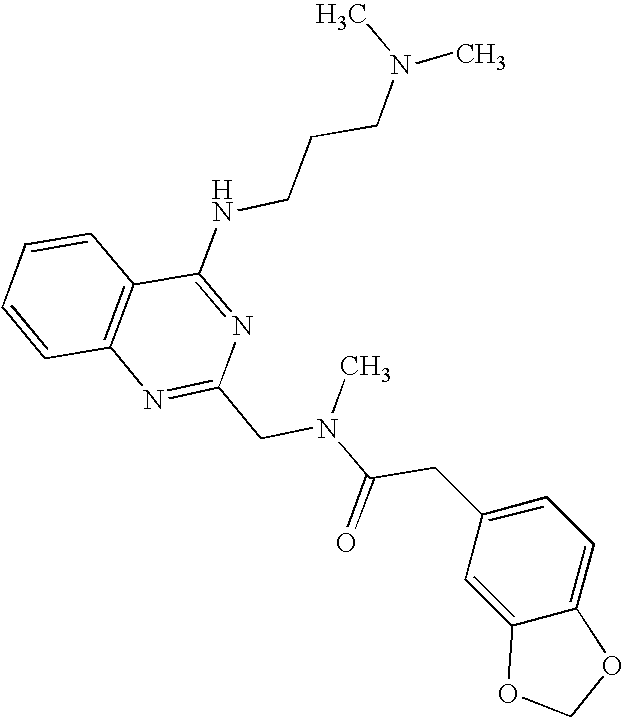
C1=CC2=C(C=C1)C(NCCCN(C)C)=NC(CN(C(CC1=CC=C3C(=C1)OCO3)=O)C)=N2
